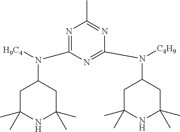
N1=C(N([H9C4])C2CC(C)(C)NC(C)(C)C2)N=C(N([C4H9])C2CC(C)(C)NC(C)(C)C2)N=C1C
